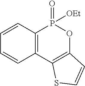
C1=CC2=C(C=C1)C1=C(OP2(=O)[OEt])C=CS1
